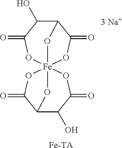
C12C(O)C(=O)O[Fe]34(OC1=O)(OC(=O)C(O)C(C(=O)O3)O4)O2.[Fe-TA]
